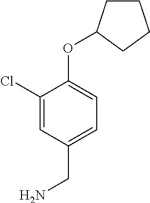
C1(Cl)=CC(CN)=CC=C1OC1CCCC1
